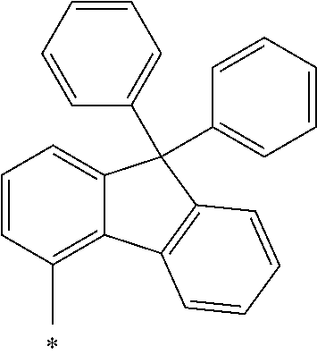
C12=CC=CC(C)=C1C1=C(C2(C2=CC=CC=C2)C2=CC=CC=C2)C=CC=C1
